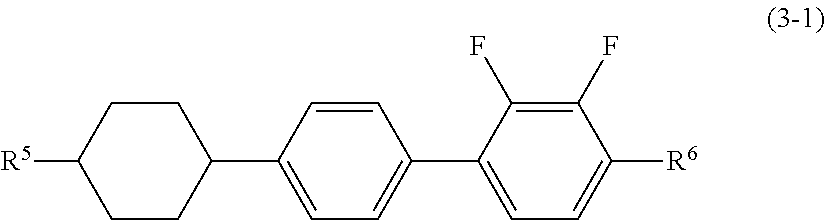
C1CC([R5])CCC1C1=CC=C(C2=CC=C([R6])C(F)=C2F)C=C1
